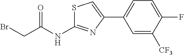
C1=C([CF3])C(F)=CC=C1C1=CSC(NC(CBr)=O)=N1
